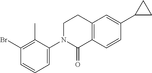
C1(Br)=C(C)C(N2CCC3=C(C2=O)C=CC(C2CC2)=C3)=CC=C1
